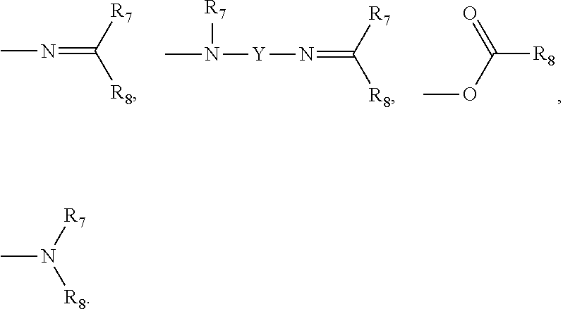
COC([R8])=O.CN=C([R8])[R7].[Y](N=C([R8])[R7])N(C)[R7].CN([R7])[R8]
